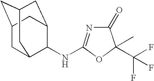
C1(=O)N=C(NC2C3CC4CC(CC2C4)C3)OC1(C)C(F)(F)F
